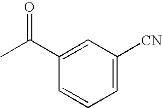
C1(C(C)=O)=CC([CN])=CC=C1
